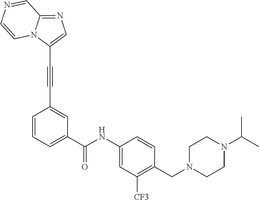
N1=C2N(C(C#CC3=CC(C(NC4=CC([CF3])=C(CN5CCN(C(C)C)CC5)C=C4)=O)=CC=C3)=C1)C=CN=C2
